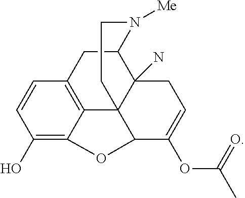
C1(O)=C2C3=C(C=C1)CC1C4(N)C3(C(C(OC(C)=O)=CC4)O2)CCN1[Me]
